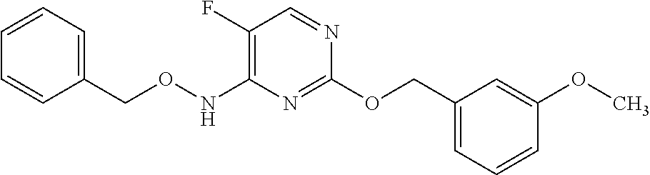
C1(F)=C(NOCC2=CC=CC=C2)N=C(OCC2=CC=CC(OC)=C2)N=C1
